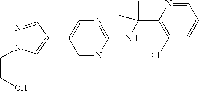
C1(NC(C2=C(Cl)C=CC=N2)(C)C)=NC=C(C2=CN(CCO)N=C2)C=N1
